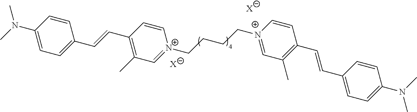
C1(C=CC2=C(C)C=[N+](CCCC[N+]3=CC(C)=C(C=CC4=CC=C(N(C)C)C=C4)C=C3)C=C2)=CC=C(N(C)C)C=C1.[X].[X]
